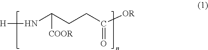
N(C(CCC([OR])=O)[COOR])[H]
